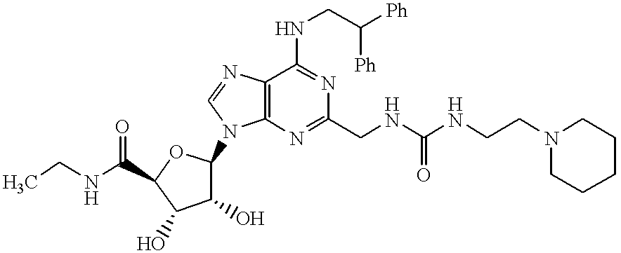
C12=C(N=C(CNC(NCCN3CCCCC3)=O)N=C1NCC([Ph])[Ph])N(C1C(O)C(O)C(C(NCC)=O)O1)C=N2
